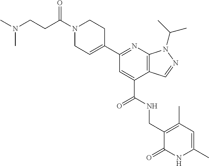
N1=C(C2=CCN(C(=O)CCN(C)C)CC2)C=C(C(NCC2=C(C)C=C(C)NC2=O)=O)C2=C1N(C(C)C)N=C2
